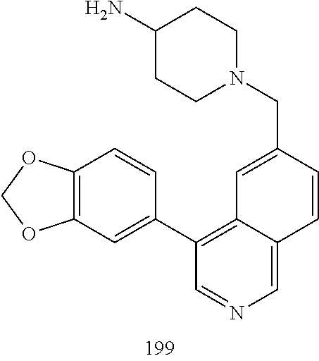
N1(CC2=CC3=C(C4=CC5=C(C=C4)OCO5)C=NC=C3C=C2)CCC(N)CC1
